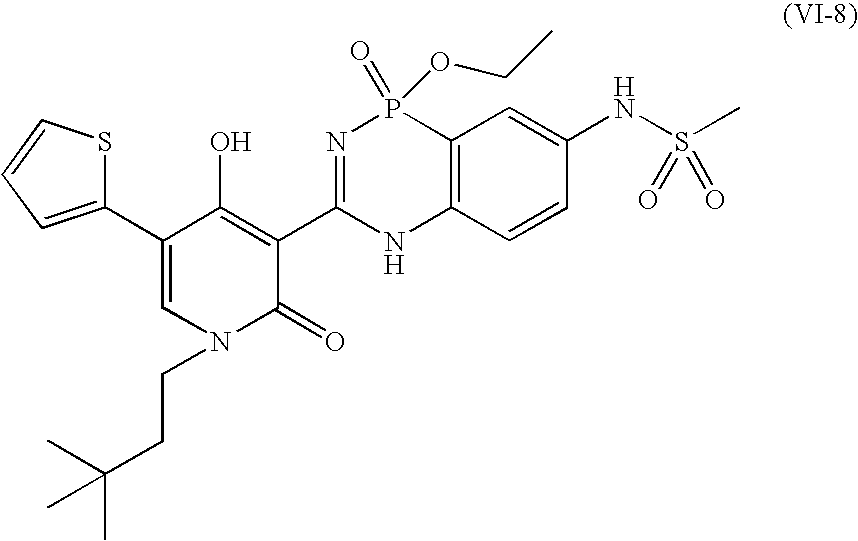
C1(C2=CC=CS2)=CN(CCC(C)(C)C)C(=O)C(C2=NP(=O)(OCC)C3=C(N2)C=CC(NS(=O)(=O)C)=C3)=C1O
